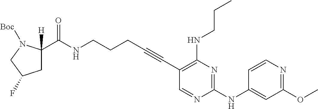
N(CCCC#CC1=C(NCCC)N=C(NC2=CC(OC)=NC=C2)N=C1)C(=O)C1([H])CC(F)CN1[Boc]
